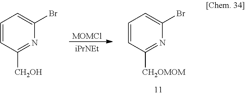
C1=CC([CH2OH])=NC(Br)=C1.[MOMCl].C1=CC([CH2OMOM])=NC(Br)=C1
